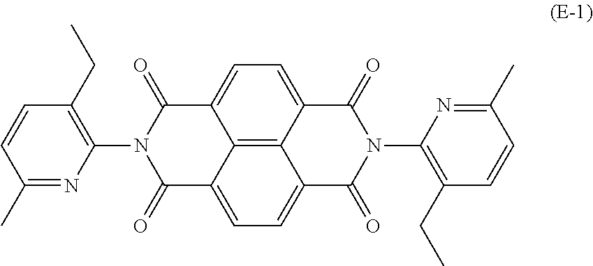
C1(C)=NC(N2C(=O)C3=CC=C4C5=C3C(=CC=C5C(=O)N(C3=C(CC)C=CC(C)=N3)C4=O)C2=O)=C(CC)C=C1
